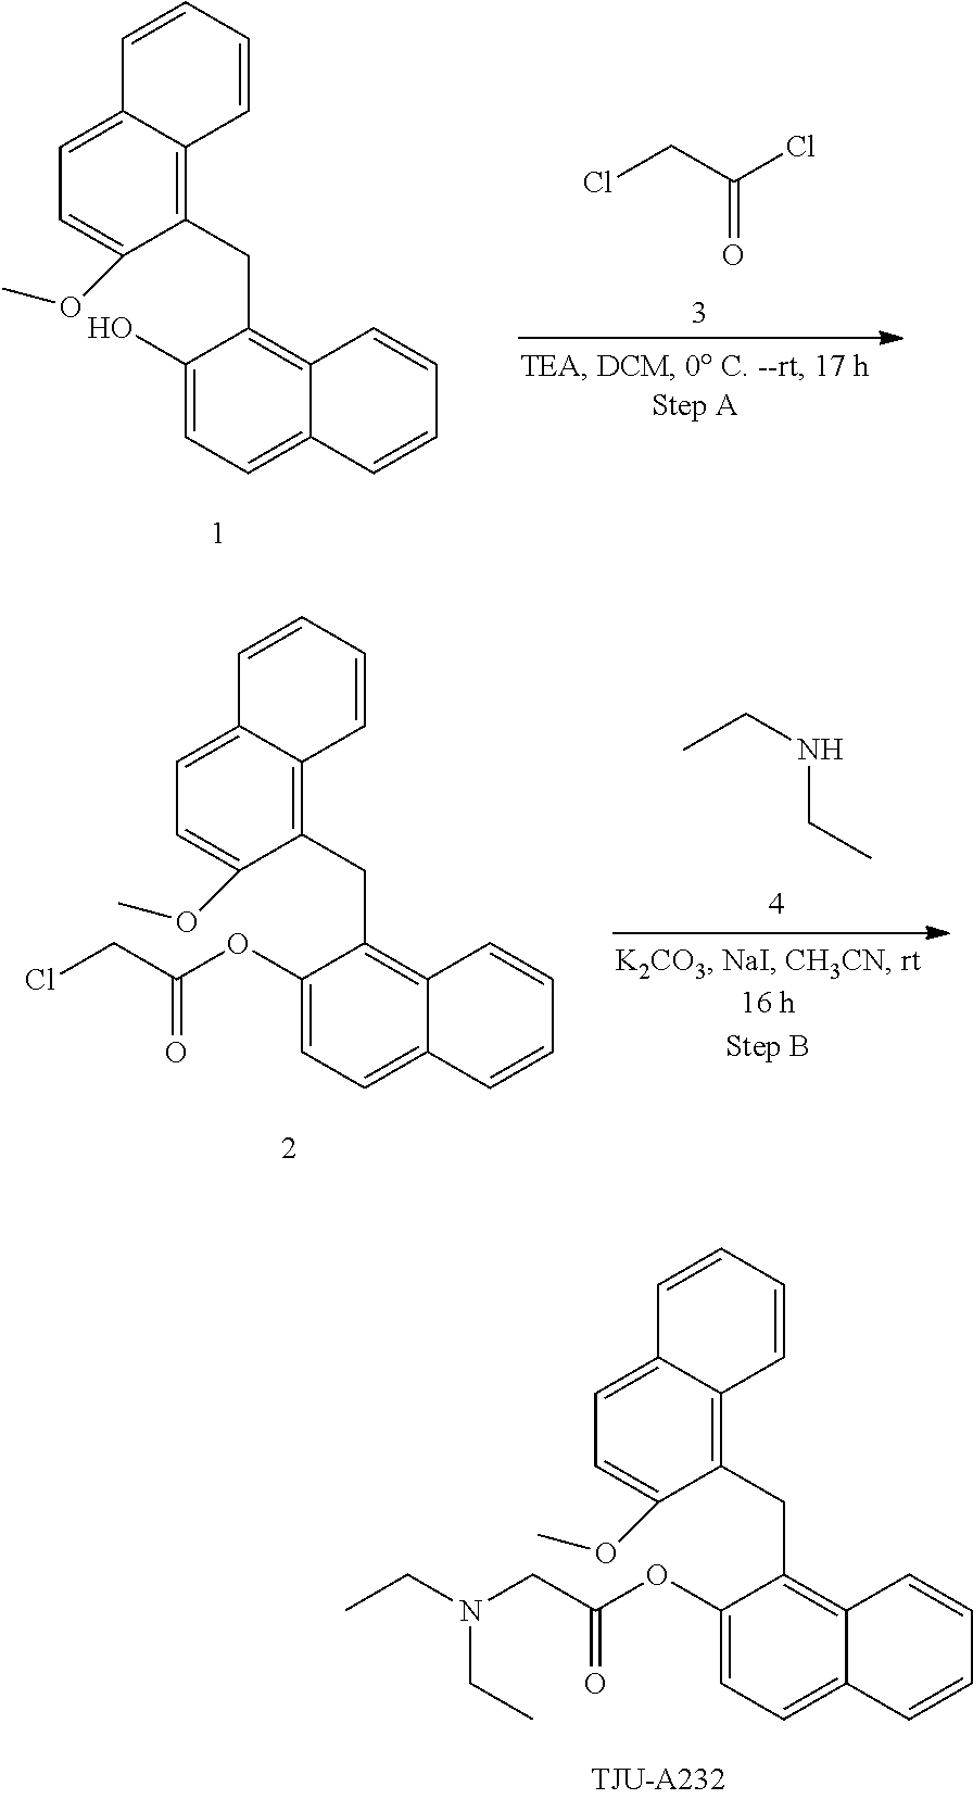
C1=C2C(=C(CC3=C4C(=CC=C3OC(CN(CC)CC)=O)C=CC=C4)C(OC)=C1)C=CC=C2.C1=C2C(=C(CC3=C4C(=CC=C3O)C=CC=C4)C(OC)=C1)C=CC=C2.ClCC(Cl)=O.C1=C2C(=C(CC3=C4C(=CC=C3OC(CCl)=O)C=CC=C4)C(OC)=C1)C=CC=C2.CCNCC
